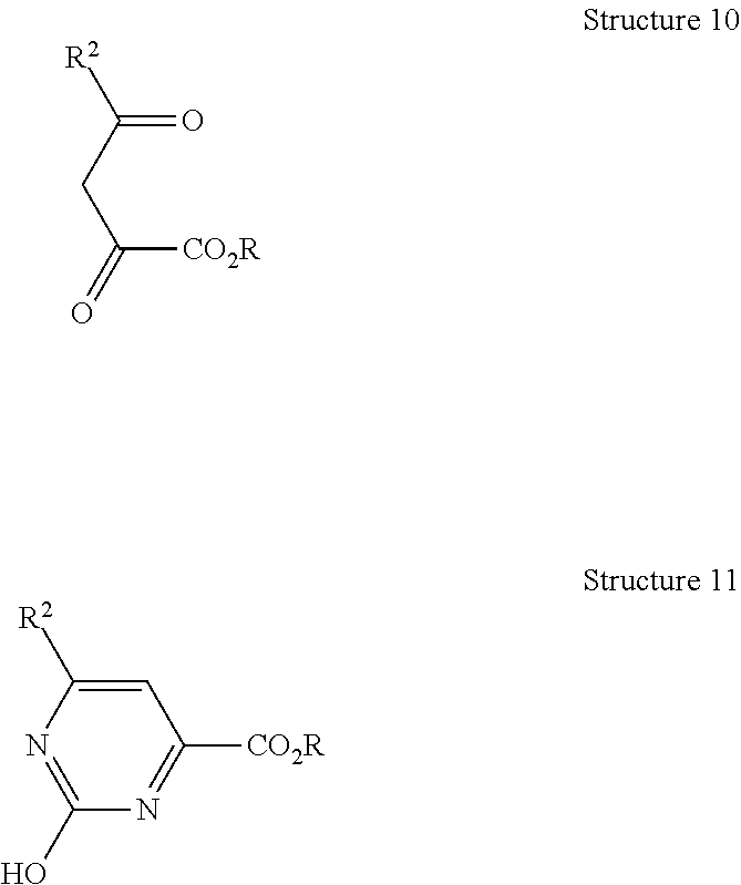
O=C(CC([CO2R])=O)[R2].C1=C([R2])N=C(O)N=C1[CO2R]
